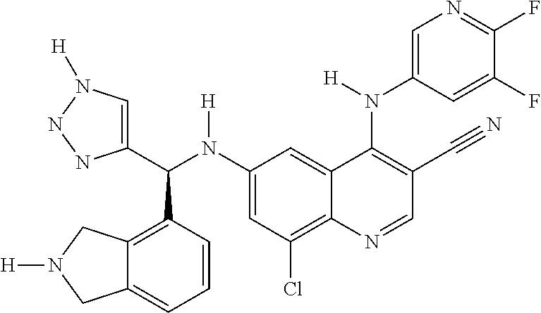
C1(N(C(C2=CN([H])NN2)C2=C3C(=CC=C2)CN([H])C3)[H])=CC(Cl)=C2C(=C1)C(N(C1=CN=C(F)C(F)=C1)[H])=C(C#N)C=N2
